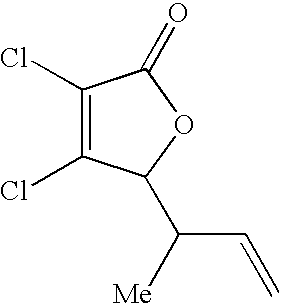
C1(Cl)=C(Cl)C(C(C=C)[Me])OC1=O
